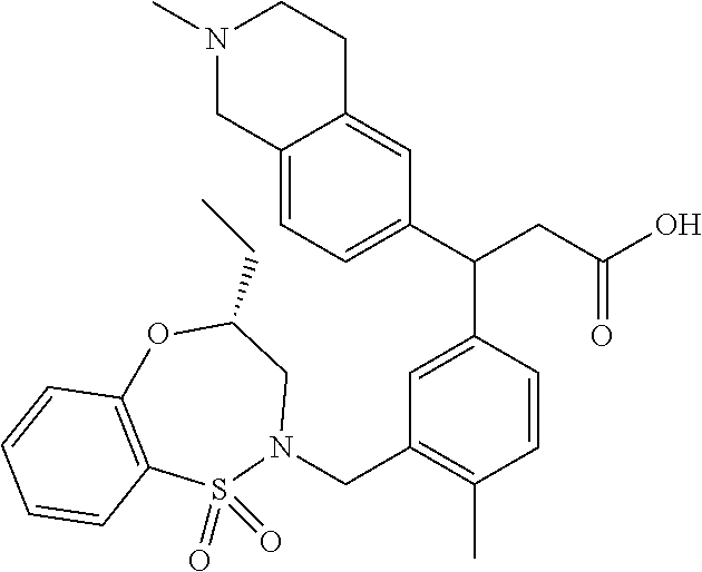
C12=CC=C(C(CC(O)=O)C3=CC(CN4CC(CC)OC5=C(S4(=O)=O)C=CC=C5)=C(C)C=C3)C=C1CCN(C)C2
